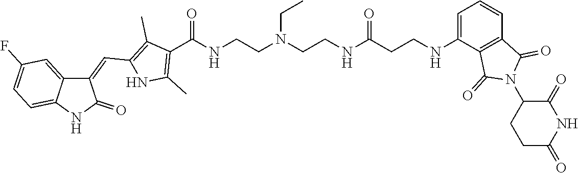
C1(C(=O)NCCN(CCNC(CCNC2=CC=CC3=C2C(=O)N(C2C(=O)NC(=O)CC2)C3=O)=O)CC)=C(C)NC(C=C2C3=CC(F)=CC=C3NC2=O)=C1C
